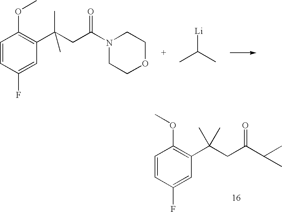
C1=CC(F)=CC(C(C)(CC(C(C)C)=O)C)=C1OC.C1=CC(F)=CC(C(C)(CC(N2CCOCC2)=O)C)=C1OC.CC(C)[Li]
